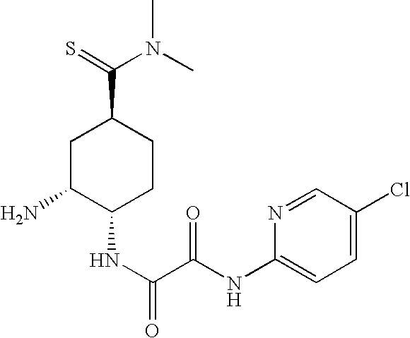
C1C(N)C(NC(=O)C(NC2=CC=C(Cl)C=N2)=O)CCC1C(=S)N(C)C
